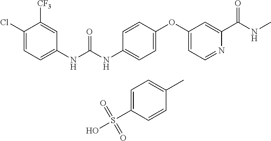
C1(Cl)=CC=C(NC(NC2=CC=C(OC3=CC=NC(C(NC)=O)=C3)C=C2)=O)C=C1[CF3].C1=C(S(O)(=O)=O)C=CC(C)=C1
